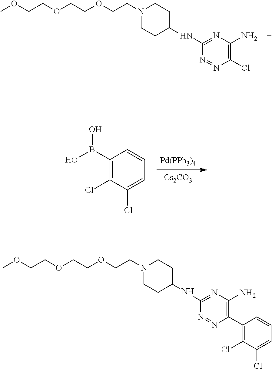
[Pd(PPh3)4].[Cs2CO3].C1(B(O)O)=C(Cl)C(Cl)=CC=C1.C1N(CCOCCOCCOC)CCC(NC2=NC(N)=C(Cl)N=N2)C1.C1N(CCOCCOCCOC)CCC(NC2=NC(N)=C(C3=C(Cl)C(Cl)=CC=C3)N=N2)C1
